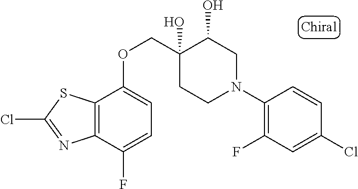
C1(N2CC(O)C(O)(COC3=CC=C(F)C4=C3SC(Cl)=N4)CC2)=C(F)C=C(Cl)C=C1
